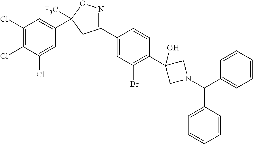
[F3C]C1(C2=CC(Cl)=C(Cl)C(Cl)=C2)ON=C(C2=CC(Br)=C(C3(O)CN(C(C4=CC=CC=C4)C4=CC=CC=C4)C3)C=C2)C1
